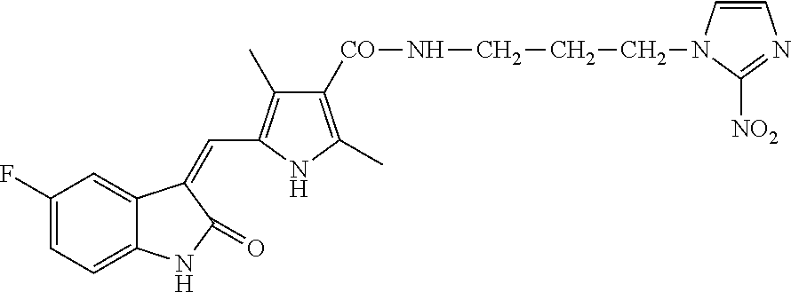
C1(F)=CC=C2C(=C1)C(=CC1=C(C)C([CO]NCCCN3C=CN=C3[NO2])=C(C)N1)C(=O)N2
